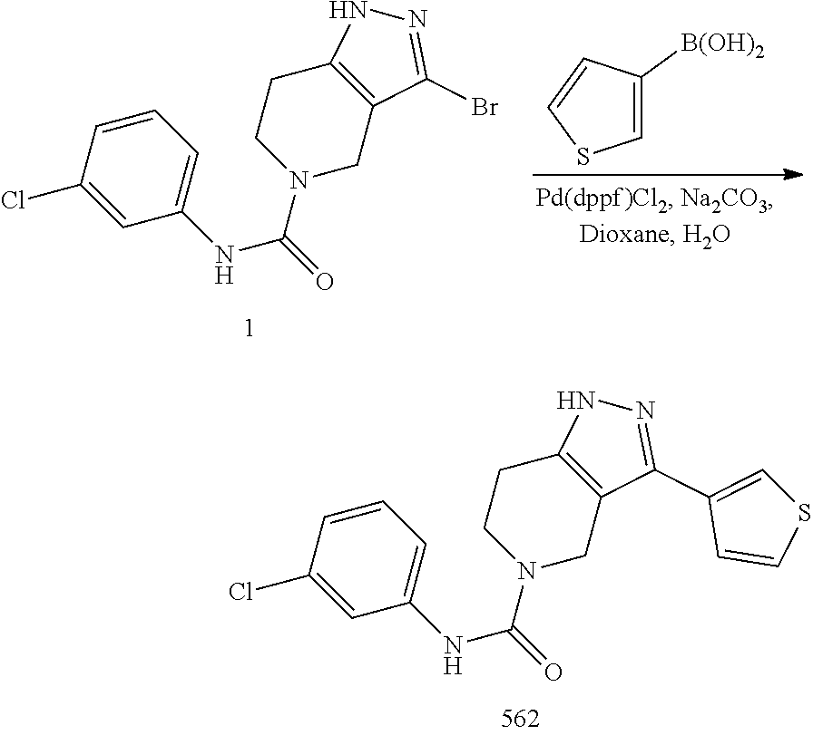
C1=C([B(OH)2])C=CS1.N1(C(=O)NC2=CC=CC(Cl)=C2)CC2=C(CC1)NN=C2Br.N1(C(=O)NC2=CC=CC(Cl)=C2)CC2=C(CC1)NN=C2C1=CSC=C1
